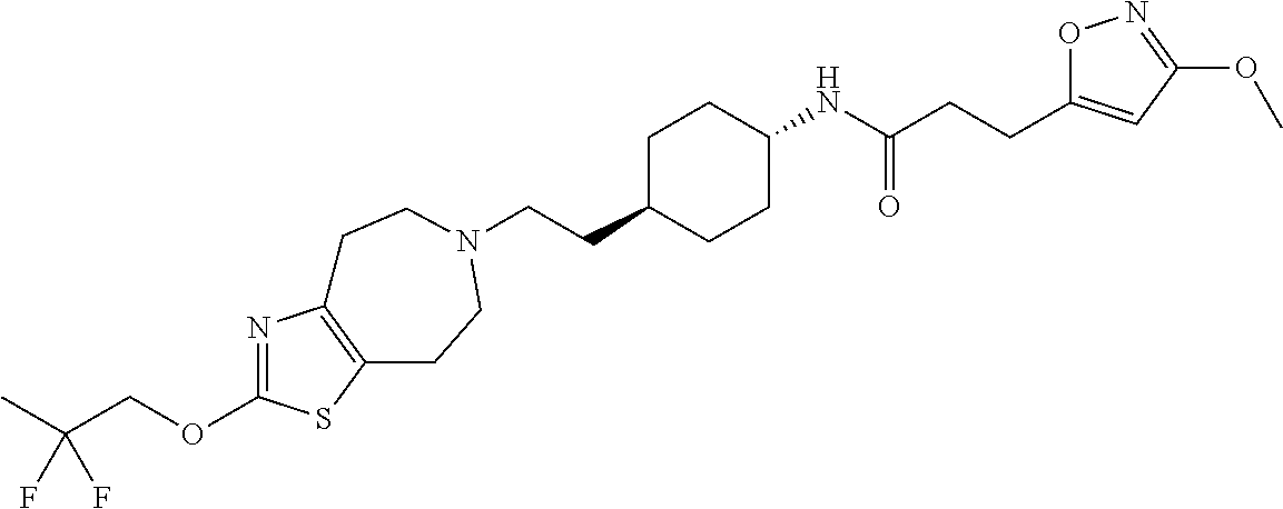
N1=C(OCC(C)(F)F)SC2=C1CCN(CCC1CCC(NC(CCC3=CC(OC)=NO3)=O)CC1)CC2
